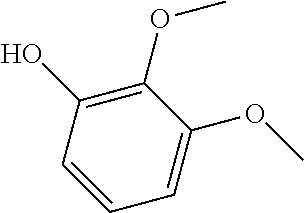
C1(OC)=C(O)C=CC=C1OC
